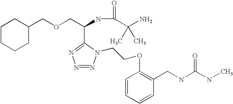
C1CCCC(COCC(NC(C(N)(C)C)=O)C2=NN=NN2CCOC2=C(CNC(NC)=O)C=CC=C2)C1
